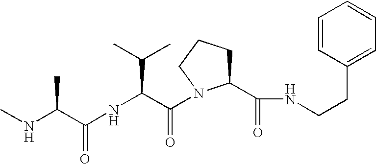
N(C(C(NC(C(=O)N1C(C(NCCC2=CC=CC=C2)=O)CCC1)C(C)C)=O)C)C
